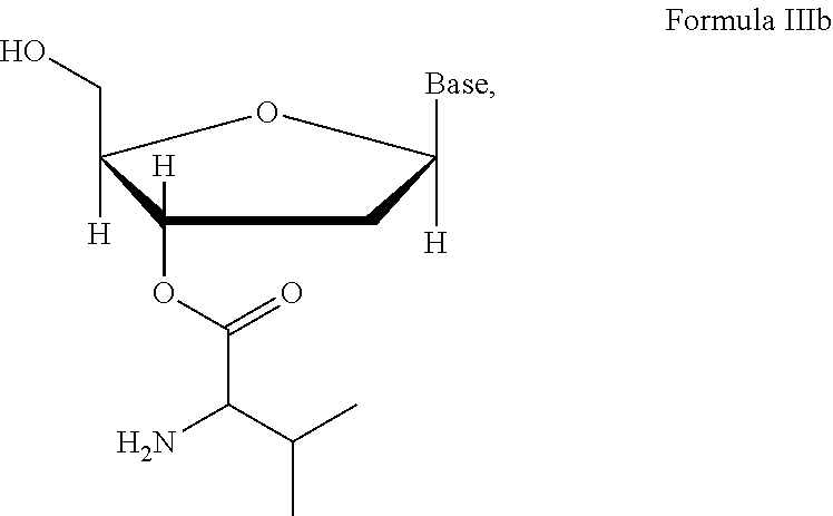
C1(OC(=O)C(N)C(C)C)([H])C([H])(CO)OC([H])([Base])C1
